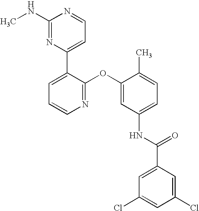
C1(NC)=NC(C2=CC=CN=C2OC2=CC(NC(C3=CC(Cl)=CC(Cl)=C3)=O)=CC=C2C)=CC=N1
